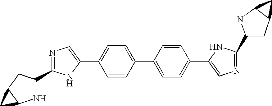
C1(C2=CN=C(C3NC4C(C3)C4)N2)=CC=C(C2=CC=C(C3=CN=C(C4CC5C(N4)C5)N3)C=C2)C=C1
